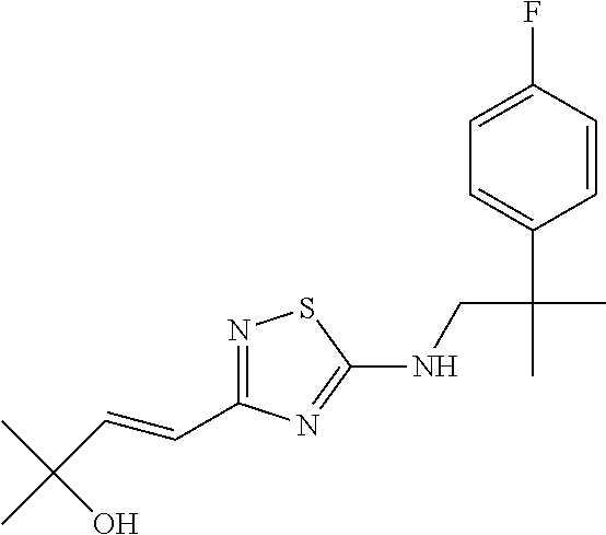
N1=C(C=CC(C)(C)O)N=C(NCC(C)(C2=CC=C(F)C=C2)C)S1
